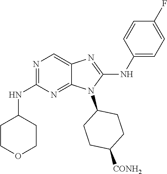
N1=C(NC2CCOCC2)N=C2C(=C1)N=C(NC1=CC=C(F)C=C1)N2C1CCC([CONH2])CC1
